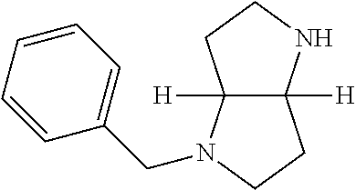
C12([H])C([H])(NCC1)CCN2CC1=CC=CC=C1
